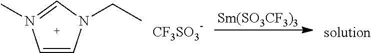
C1=CN(CC)C=N1C.[CF3SO3].[Sm(SO3CF3)3].[solution]
